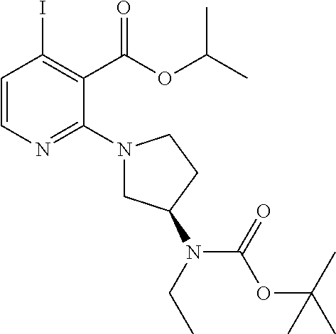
C1=CN=C(N2CC(N(CC)C(=O)OC(C)(C)C)CC2)C(C(OC(C)C)=O)=C1I
